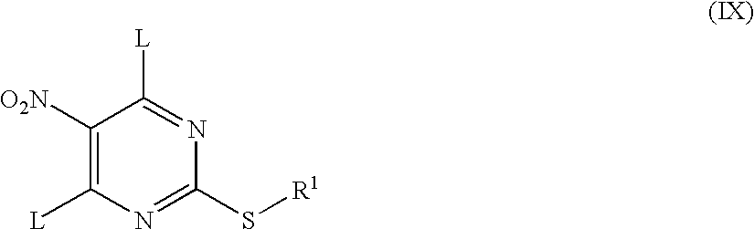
C1([O2N])=C([L])N=C(S[R1])N=C1[L]
